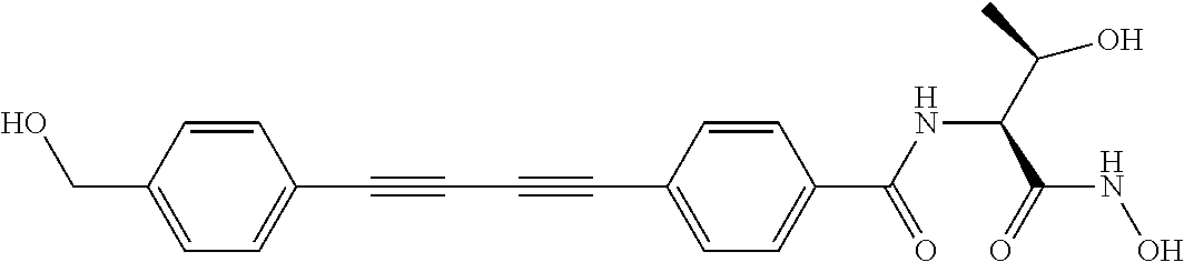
C1=CC(CO)=CC=C1C#CC#CC1=CC=C(C(NC(C(O)C)C(=O)NO)=O)C=C1
